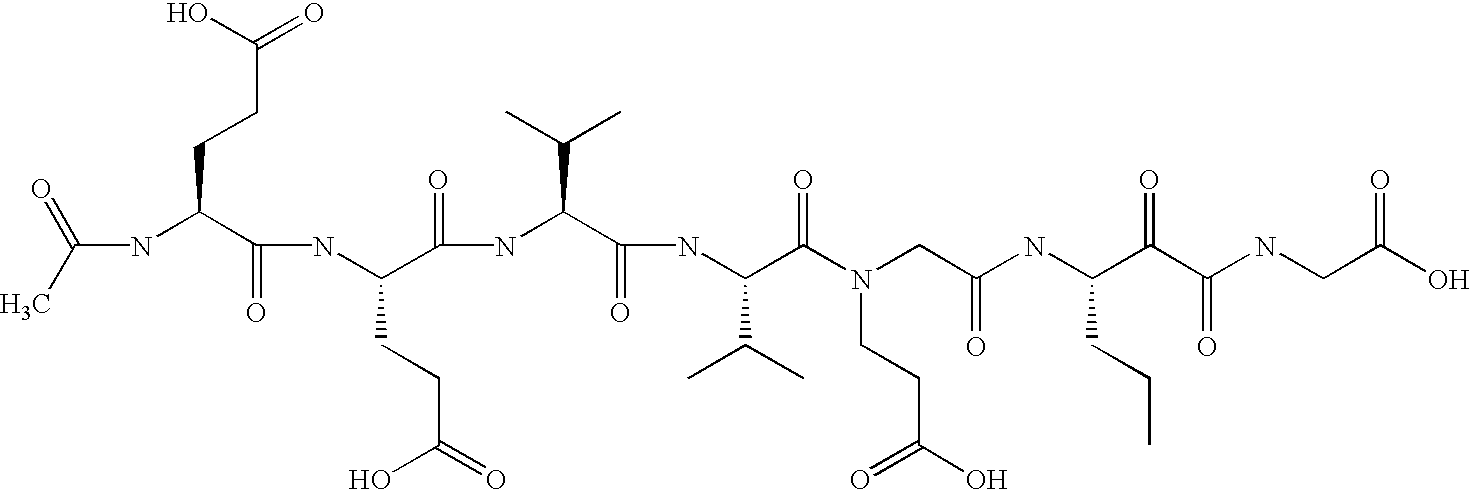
C(NC(C(NC(C(=O)NC(C(=O)NC(C(=O)N(CC(=O)NC(C(C(NCC(=O)O)=O)=O)CCC)CCC(=O)O)C(C)C)C(C)C)CCC(=O)O)=O)CCC(=O)O)(C)=O
